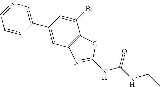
N1=CC=CC(C2=CC3=C(C(Br)=C2)OC(NC(NCC)=O)=N3)=C1
